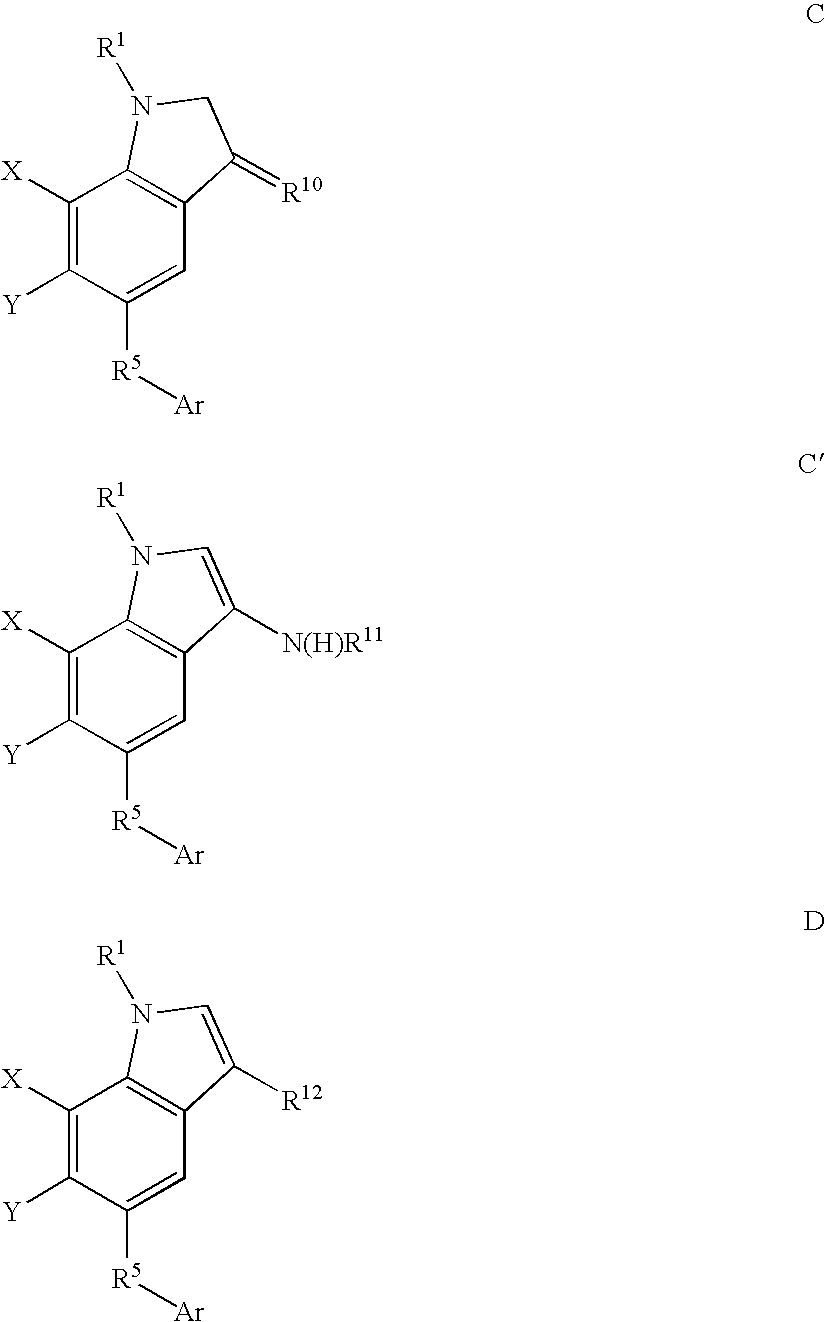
C1([X])=C([Y])C([R5][Ar])=CC2=C1N([R1])CC2=[R10].C1([X])=C([Y])C([R5][Ar])=CC2=C1N([R1])C=C2[N(H)R11].C1([X])=C([Y])C([R5][Ar])=CC2=C1N([R1])C=C2[R12]
